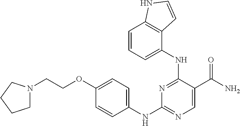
C1(NC2=CC=C(OCCN3CCCC3)C=C2)=NC=C(C(N)=O)C(NC2=CC=CC3=C2C=CN3)=N1
